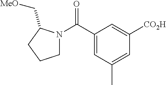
C1(C(=O)N2CCCC2C[MeO])=CC(C)=CC([CO2H])=C1
